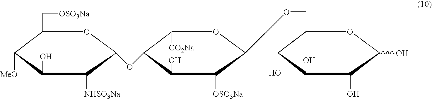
C1(C[OSO3Na])C([MeO])C(O)C([NHSO3Na])C(OC2C([CO2Na])OC(OCC3C(O)C(O)C(O)C(O)O3)C([OSO3Na])C2O)O1
